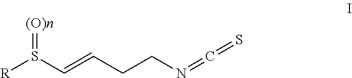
[(O)n]=S(C=CCCN=C=S)[R]
